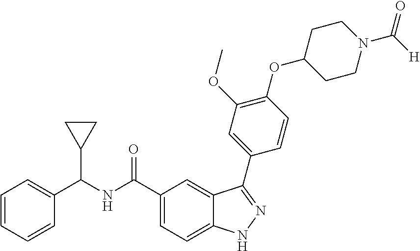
C1=CC=CC(C(NC(C2=CC=C3C(=C2)C(C2=CC(OC)=C(OC4CCN(C([H])=O)CC4)C=C2)=NN3)=O)C2CC2)=C1
